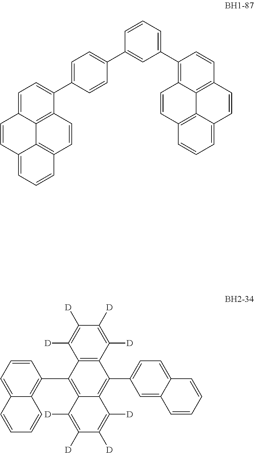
C1=CC2=CC=C(C3=CC=C(C4=CC(C5=C6C=CC7=C8C(=CC=C7)C=CC(=C68)C=C5)=CC=C4)C=C3)C3=C2C2=C(C=C3)C=CC=C12.C1([D])=C([D])C([D])=C([D])C2=C1C(C1=C3C=CC=CC3=CC=C1)=C1C(=C2C2=CC=C3C=CC=CC3=C2)C([D])=C([D])C([D])=C1[D]
